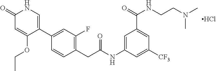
C1(=O)C=C(OCC)C(C2=CC(F)=C(CC(NC3=CC(C(=O)NCCN(C)C)=CC([CF3])=C3)=O)C=C2)=CN1.Cl
